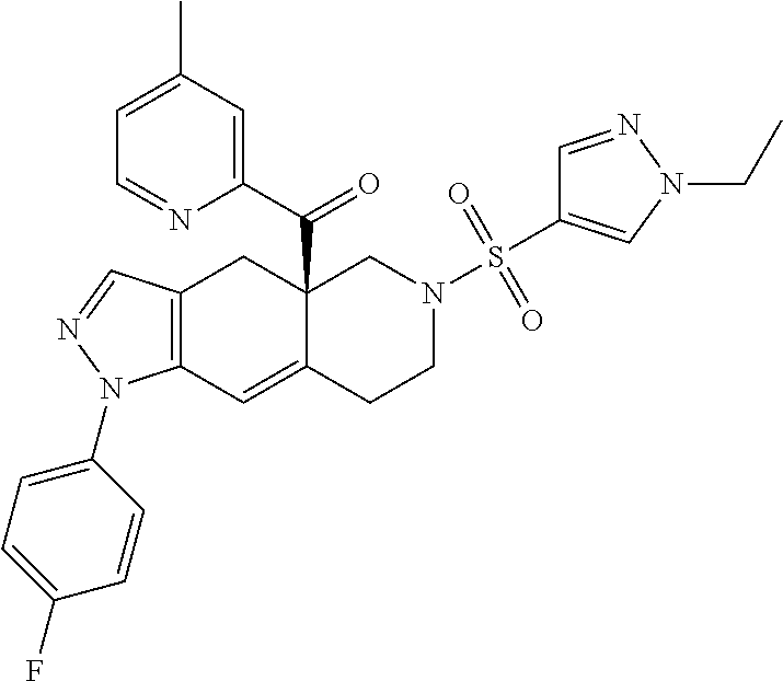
C12(C(C3=CC(C)=CC=N3)=O)C(=CC3=C(C1)C=NN3C1=CC=C(F)C=C1)CCN(S(C1=CN(CC)N=C1)(=O)=O)C2
